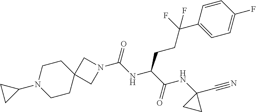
N1(C(NC(C(NC2(C#N)CC2)=O)CCC(C2=CC=C(F)C=C2)(F)F)=O)CC2(C1)CCN(C1CC1)CC2
